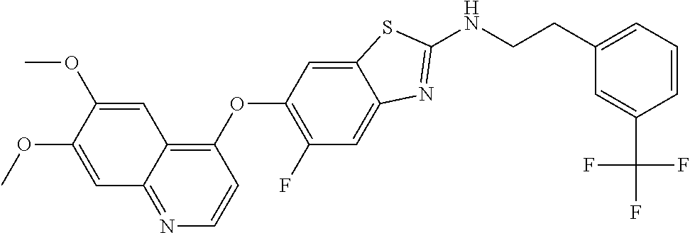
C1=C(OC)C(OC)=CC2=C(OC3=C(F)C=C4C(=C3)SC(NCCC3=CC=CC(C(F)(F)F)=C3)=N4)C=CN=C12
